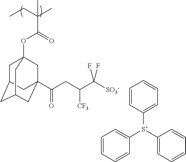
C1=CC([S+](C2=CC=CC=C2)C2=CC=CC=C2)=CC=C1.O(C(=O)C(CC)(C)C)C12CC3CC(CC(C(CC(C([SO3-])(F)F)[CF3])=O)(C1)C3)C2
